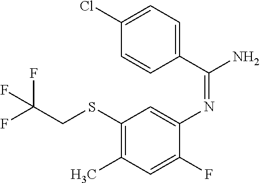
N(C1=CC(SCC(F)(F)F)=C(C)C=C1F)=C(N)C1=CC=C(Cl)C=C1
